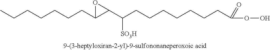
CCCCCCCC1OC1C(CCCCCCCC(OO)=O)[SO3H]
